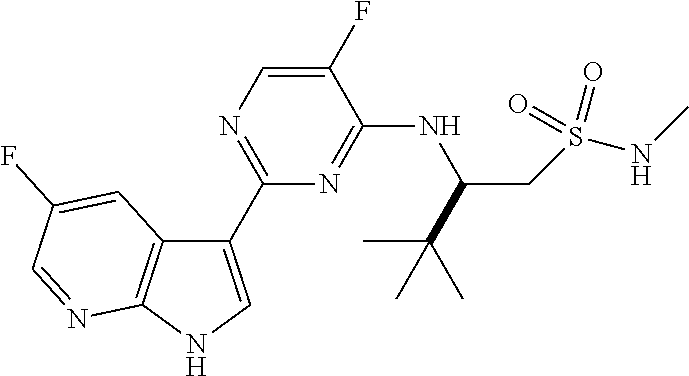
C1(C2=NC=C(F)C(NC(CS(NC)(=O)=O)C(C)(C)C)=N2)=CNC2=C1C=C(F)C=N2
